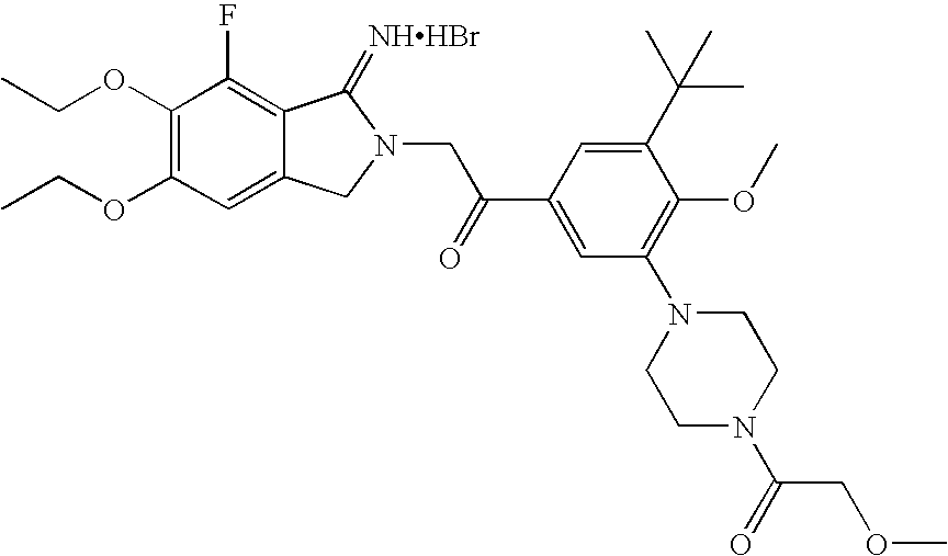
C(OC1=C(OCC)C=C2C(=C1F)C(=[NHHBr])N(CC(C1=CC(N3CCN(C(COC)=O)CC3)=C(OC)C(C(C)(C)C)=C1)=O)C2)C
